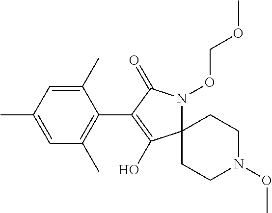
C12(N(OCOC)C(=O)C(C3=C(C)C=C(C)C=C3C)=C1O)CCN(OC)CC2
